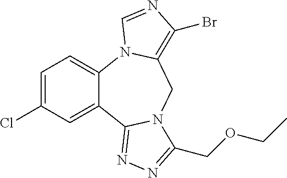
C12=CC=C(Cl)C=C1C1=NN=C(COCC)N1CC1=C(Br)N=CN21
